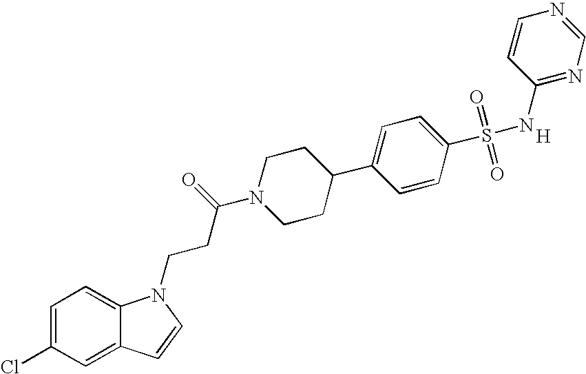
C1=C(Cl)C=C2C(=C1)N(CCC(N1CCC(C3=CC=C(S(=O)(=O)NC4=NC=NC=C4)C=C3)CC1)=O)C=C2.[H]
